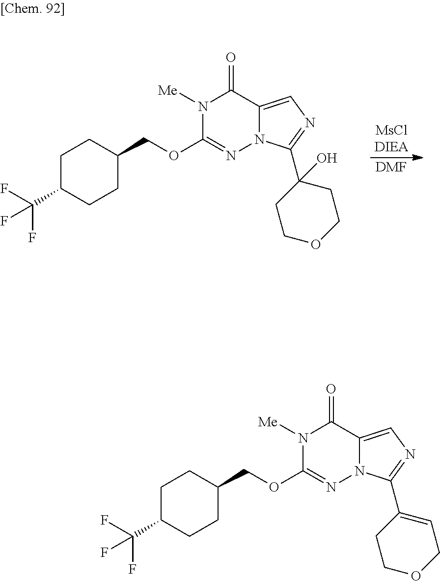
N1([Me])C(OCC2CCC(C(F)(F)F)CC2)=NN2C(=CN=C2C2(O)CCOCC2)C1=O.[DMF].N1([Me])C(OCC2CCC(C(F)(F)F)CC2)=NN2C(=CN=C2C2=CCOCC2)C1=O
